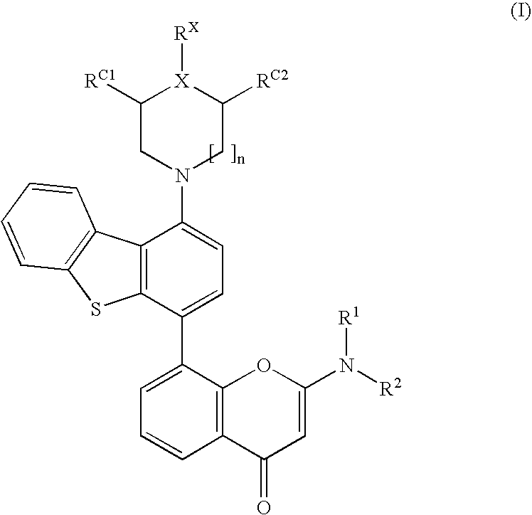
C12=C(C(C3=CC=C(N4CC([RC2])[X]([RX])C([RC1])C4)C4=C3SC3=C4C=CC=C3)=CC=C1)OC(N([R2])[R1])=CC2=O
